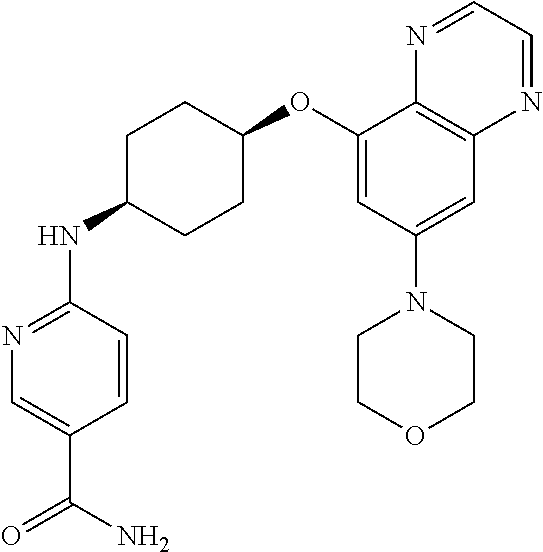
C1=CC(NC2CCC(OC3=CC(N4CCOCC4)=CC4=C3N=CC=N4)CC2)=NC=C1C(N)=O
